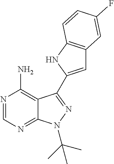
C12=C(N)N=CN=C1N(C(C)(C)C)N=C2C1=CC2=C(N1)C=CC(F)=C2
